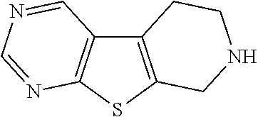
C12=C(SC3=C1C=NC=N3)CNCC2
